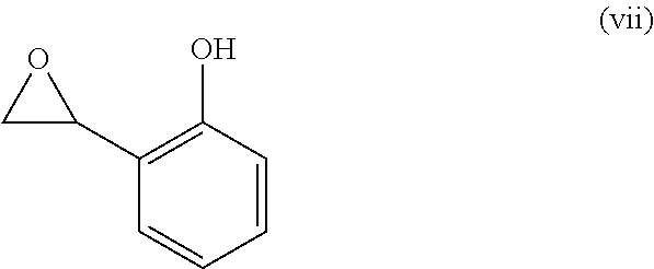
C1(C2OC2)=C(O)C=CC=C1
